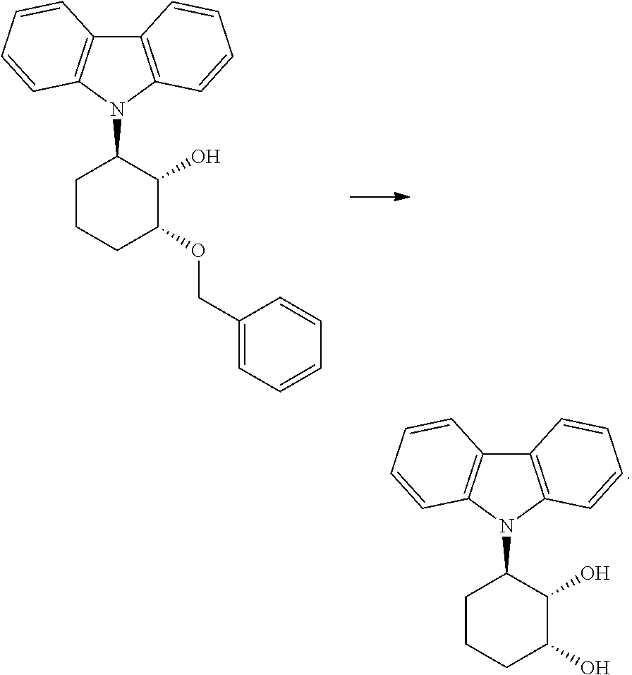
C12=C(N(C3CCCC(O)C3O)C3=C1C=CC=C3)C=CC=C2.C12=C(N(C3CCCC(OCC4=CC=CC=C4)C3O)C3=C1C=CC=C3)C=CC=C2
